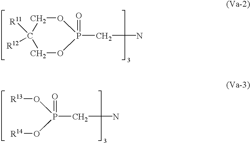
O1CC([R11])([R12])COP1(CCN)=O.O([R13])P(O[R14])(CCN)=O
